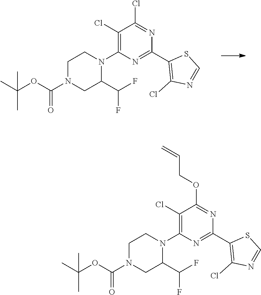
N1=C(OCC=C)C(Cl)=C(N2CCN(C(OC(C)(C)C)=O)CC2C(F)F)N=C1C1=C(Cl)N=CS1.N1=C(Cl)C(Cl)=C(N2CCN(C(OC(C)(C)C)=O)CC2C(F)F)N=C1C1=C(Cl)N=CS1
